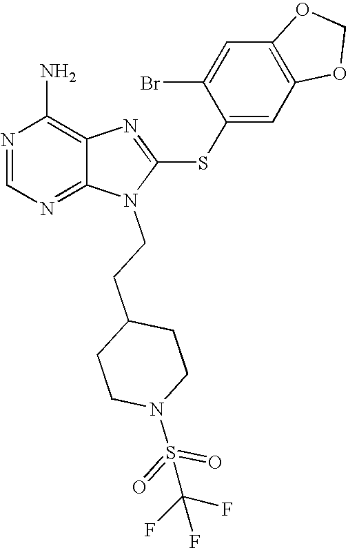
N1=CN=C2C(=C1N)N=C(SC1=CC3=C(C=C1Br)OCO3)N2CCC1CCN(S(=O)(=O)C(F)(F)F)CC1
